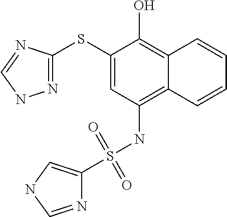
C1(SC2=NNC=N2)=CC(NS(=O)(=O)C2=CNC=N2)=C2C(=C1O)C=CC=C2
